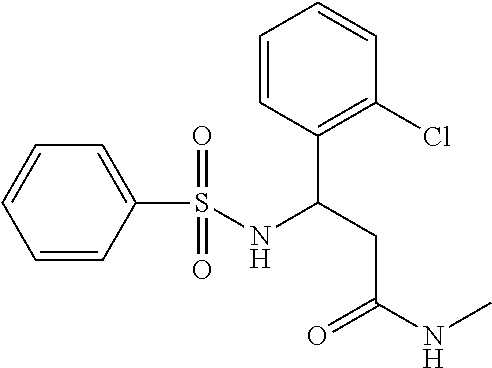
C1=CC=CC(S(=O)(=O)NC(CC(=O)NC)C2=C(Cl)C=CC=C2)=C1
